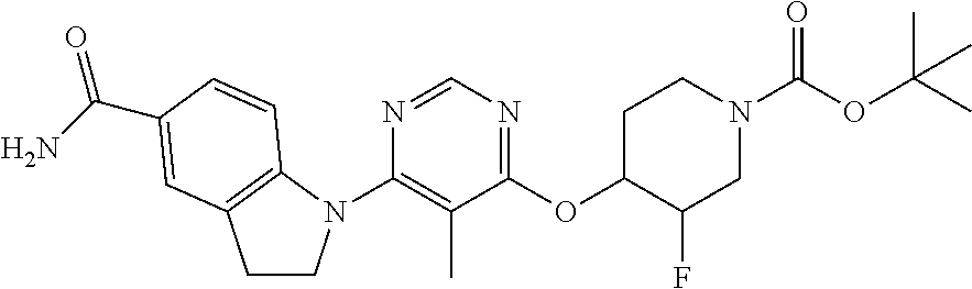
C1(N2CCC3=C2C=CC(C(N)=O)=C3)=C(C)C(OC2C(F)CN(C(OC(C)(C)C)=O)CC2)=NC=N1
